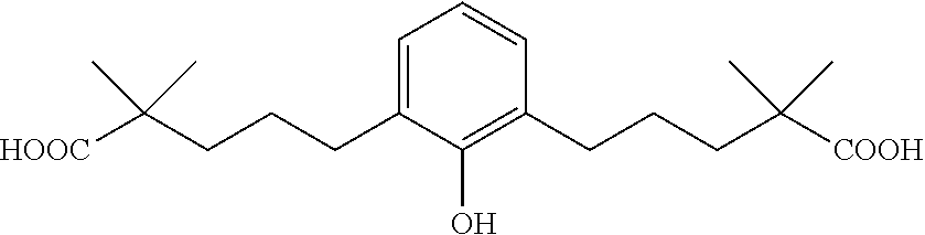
C1=CC(CCCC(C)(C)[COOH])=C(O)C(CCCC(C)(C)[HOOC])=C1
